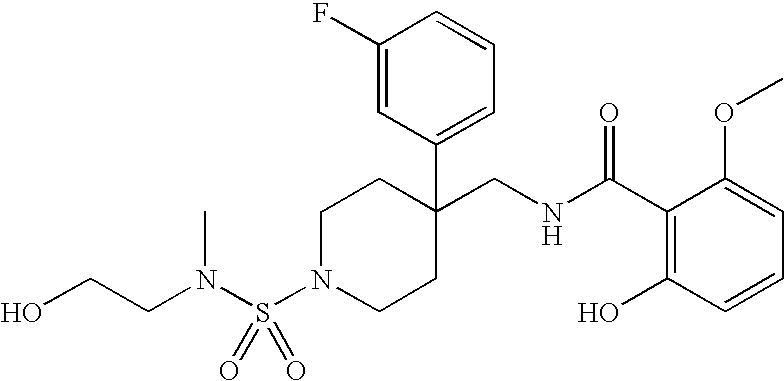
N(S(N1CCC(CNC(C2=C(O)C=CC=C2OC)=O)(C2=CC=CC(F)=C2)CC1)(=O)=O)(CCO)C
